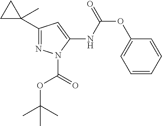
C1C(C2=NN(C(=O)OC(C)(C)C)C(NC(OC3=CC=CC=C3)=O)=C2)(C)C1
